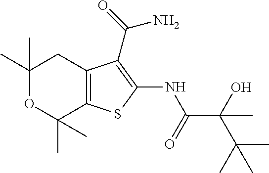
C1(C)(C)OC(C)(C)C2=C(C1)C(C(N)=O)=C(NC(=O)C(O)(C(C)(C)C)C)S2
